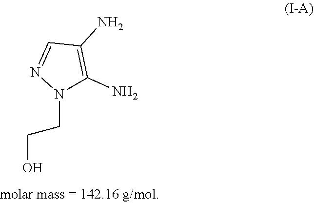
OCCN1C(N)=C(N)C=N1
